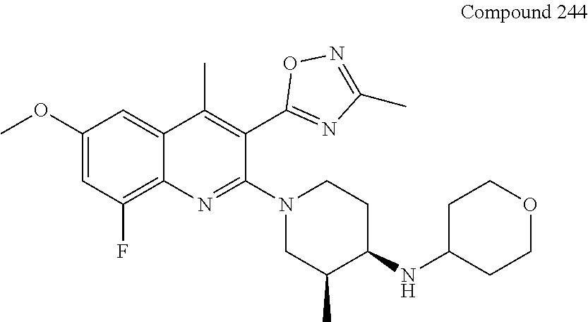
C12=C(F)C=C(OC)C=C1C(C)=C(C1=NC(C)=NO1)C(N1CC(C)C(NC3CCOCC3)CC1)=N2
